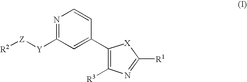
N1=C([Y][Z][R2])C=C(C2=C([R3])N=C([R1])[X]2)C=C1
